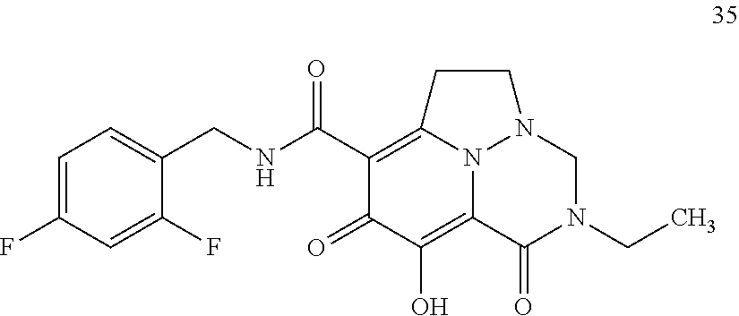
N(C(C1=C2N3C(=C(O)C1=O)C(=O)N(CC)CN3CC2)=O)CC1=CC=C(F)C=C1F
